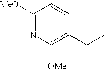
C1([MeO])=NC([OMe])=C(CC)C=C1
